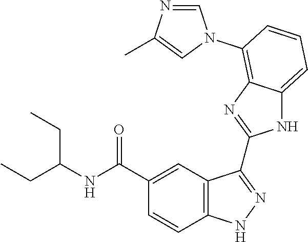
C1(C(NC(CC)CC)=O)=CC2=C(C=C1)NN=C2C1=NC2=C(N3C=NC(C)=C3)C=CC=C2N1
